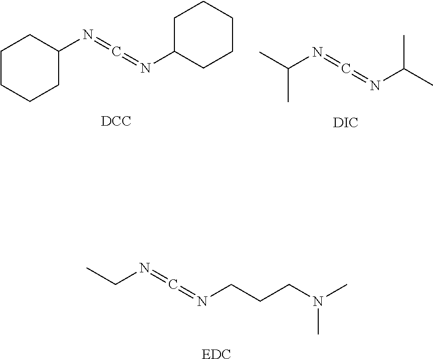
CC(C)N=C=NC(C)C.[DIC].C1CCCC(N=C=NC2CCCCC2)C1.[DCC].C(C)N=C=NCCCN(C)C.[EDC]
